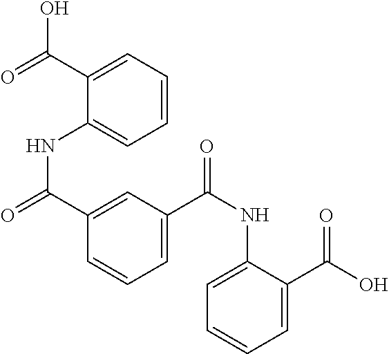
C1(C(=O)O)=CC=CC=C1NC(=O)C1=CC(C(NC2=CC=CC=C2C(O)=O)=O)=CC=C1
